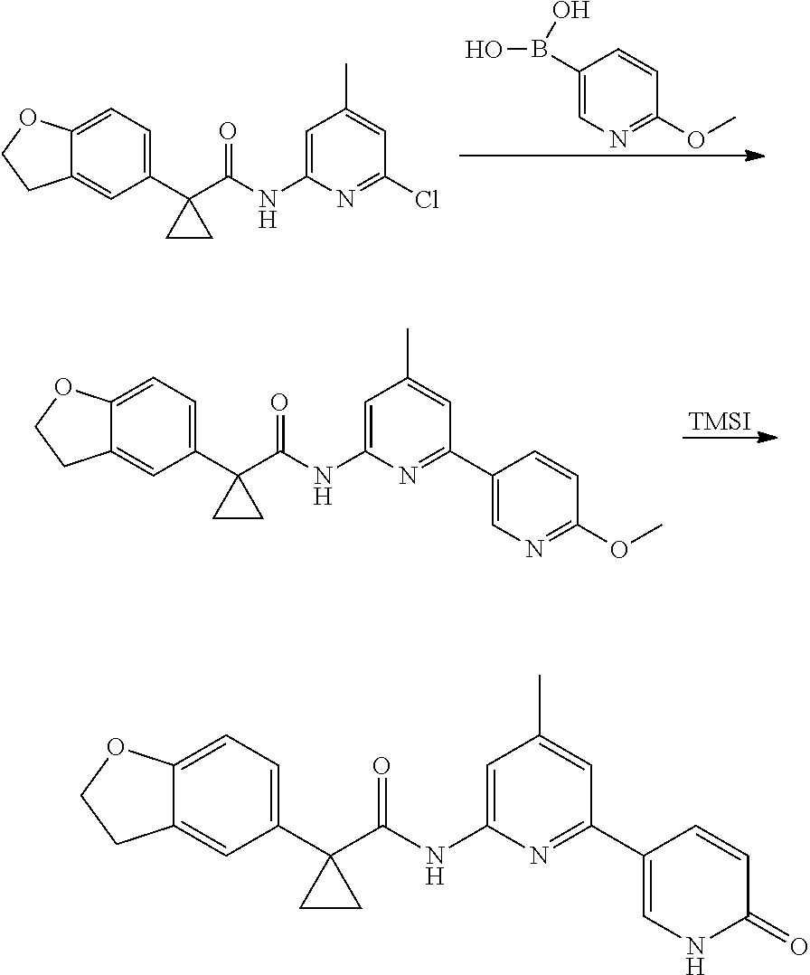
C12=CC=C(C3(C(NC4=CC(C)=CC(Cl)=N4)=O)CC3)C=C1CCO2.C1(B(O)O)=CN=C(OC)C=C1.[TMSI].C12=CC=C(C3(C(NC4=CC(C)=CC(C5=CN=C(OC)C=C5)=N4)=O)CC3)C=C1CCO2.C12=CC=C(C3(C(NC4=CC(C)=CC(C5=CNC(=O)C=C5)=N4)=O)CC3)C=C1CCO2
